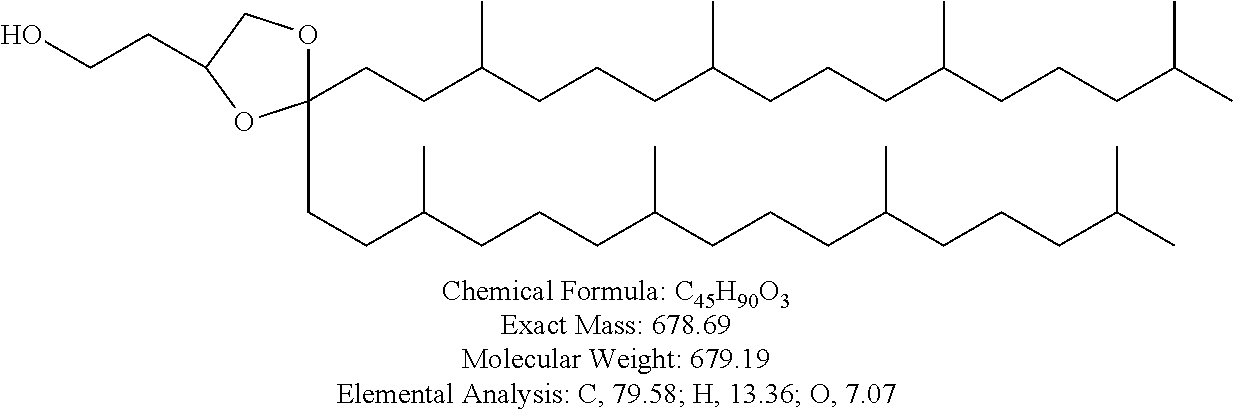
C(C(CCCC(C)CCCC(C)CCCC(C)C)C)CC1(CCC(CCCC(C)CCCC(C)CCCC(C)C)C)OCC(CCO)O1
